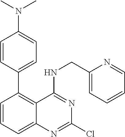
C1(C2=C3C(=CC=C2)N=C(Cl)N=C3NCC2=CC=CC=N2)=CC=C(N(C)C)C=C1
